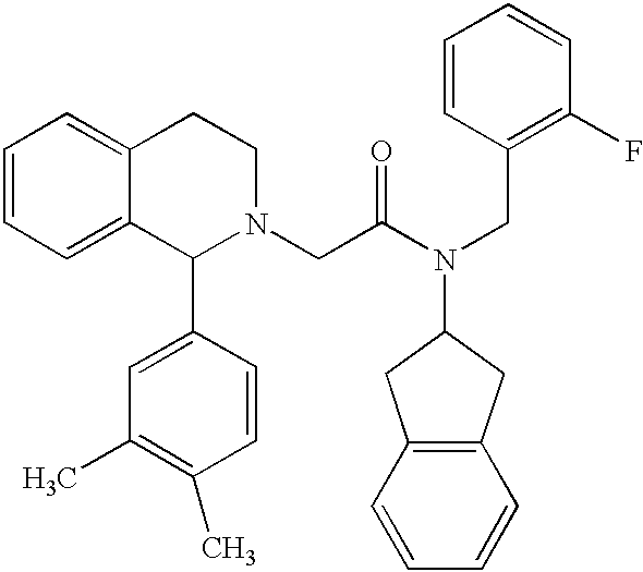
C1=CC=C2C(=C1)CCN(CC(N(CC1=C(F)C=CC=C1)C1CC3=C(C1)C=CC=C3)=O)C2C1=CC(C)=C(C)C=C1
